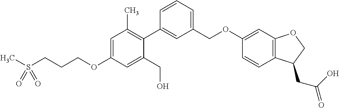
CS(CCCOC1=CC(C)=C(C2=CC(COC3=CC4=C(C=C3)C(CC(O)=O)CO4)=CC=C2)C(CO)=C1)(=O)=O
